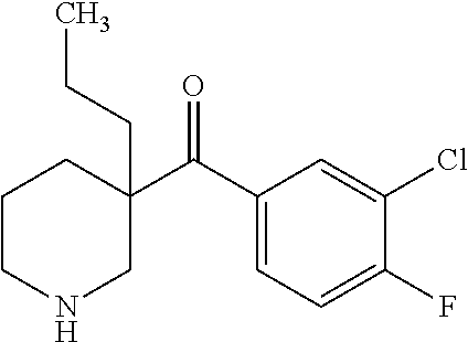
C1(C(C2=CC=C(F)C(Cl)=C2)=O)(CCC)CCCNC1
